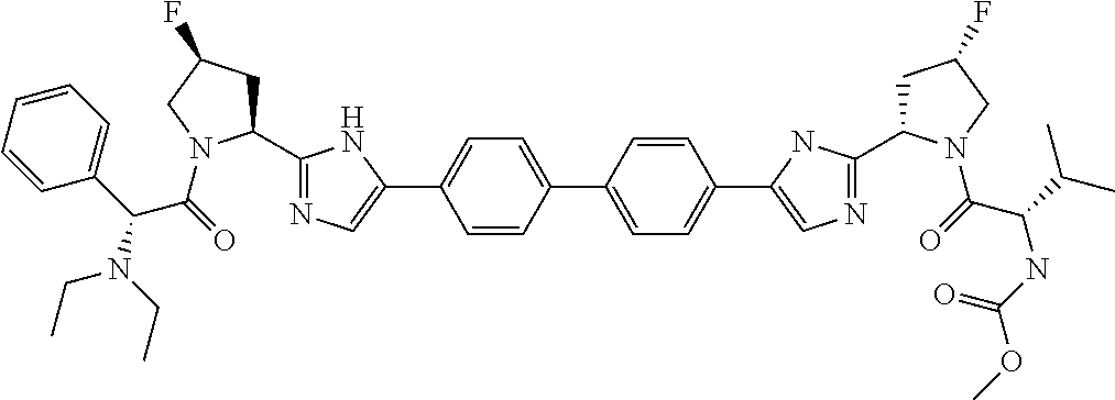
C1(C2=NC=C(C3=CC=C(C4=CC=C(C5=CN=C(C6CC(F)CN6C(=O)C(C(C)C)NC(OC)=O)N5)C=C4)C=C3)N2)CC(F)CN1C(=O)C(N(CC)CC)C1=CC=CC=C1
